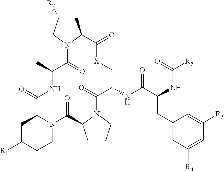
C1C([R1])CCN2C1C(=O)NC(C)C(=O)N1C(CC([R2])C1)C(=O)[X]CC(NC(C(NC([R5])=O)CC1=CC([R4])=CC([R3])=C1)=O)C(=O)N1CCCC1C2=O
